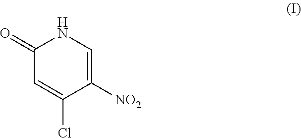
[NO2]C1=CNC(=O)C=C1Cl
